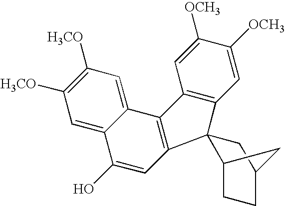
C1=C([OCH3])C([OCH3])=CC2=C1C1(C3=C2C2=CC([H3CO])=C([H3CO])C=C2C(O)=C3)C2CCC(C1)C2
